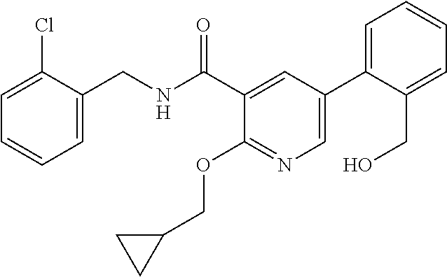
C1=C(CNC(C2=CC(C3=CC=CC=C3CO)=CN=C2OCC2CC2)=O)C(Cl)=CC=C1
